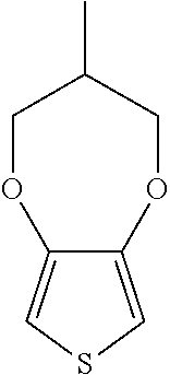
C12=CSC=C1OCC(C)CO2
